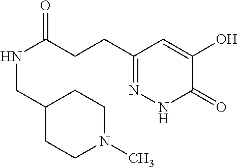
C(CCC1=NNC(=O)C(O)=C1)(=O)NCC1CCN(C)CC1
